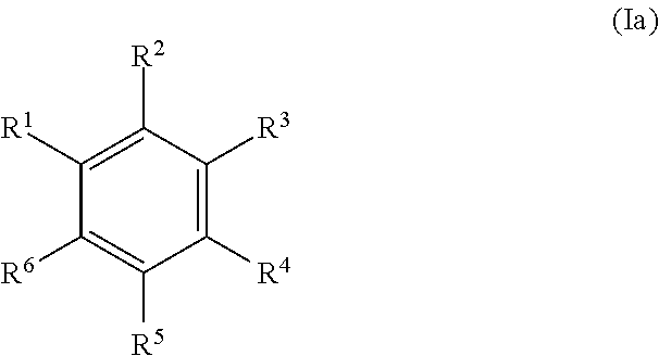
C1([R1])=C([R2])C([R3])=C([R4])C([R5])=C1[R6]
